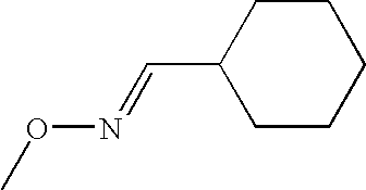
CON=CC1CCCCC1
